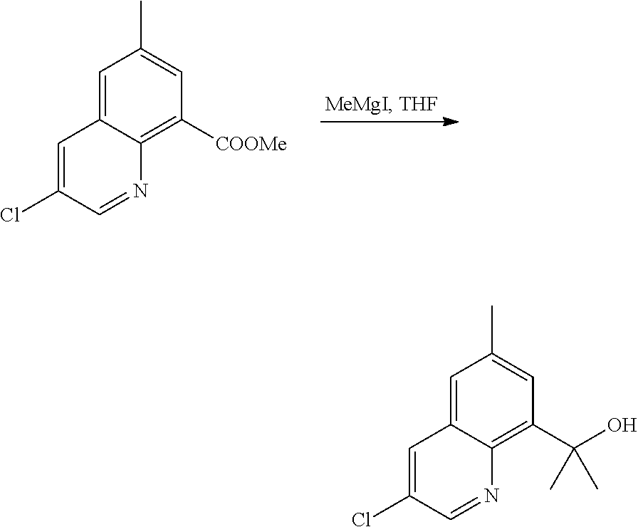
C1=C(Cl)C=NC2=C([COOMe])C=C(C)C=C12.C1=C(Cl)C=NC2=C(C(O)(C)C)C=C(C)C=C12
